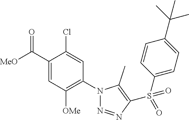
C1(C([MeO])=O)=CC([OMe])=C(N2N=NC(S(C3=CC=C(C(C)(C)C)C=C3)(=O)=O)=C2C)C=C1Cl
